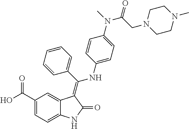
C1(C(O)=O)=CC=C2C(=C1)C(=C(C1=CC=CC=C1)NC1=CC=C(N(C)C(CN3CCN(C)CC3)=O)C=C1)C(=O)N2
